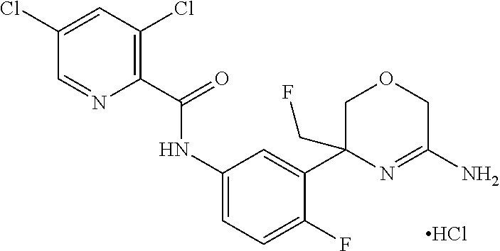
C1=NC(C(=O)NC2=CC=C(F)C(C3(CF)COCC(N)=N3)=C2)=C(Cl)C=C1Cl.Cl
